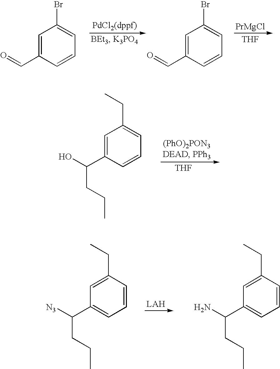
[PrMgCl].[THF].C1=C(C=O)C=CC=C1Br.C1=C(C=O)C=CC=C1Br.[THF].C1=C(C(O)CCC)C=CC=C1CC.C1=C(CC)C=CC=C1C([N3])CCC.C1=C(CC)C=CC=C1C(N)CCC
